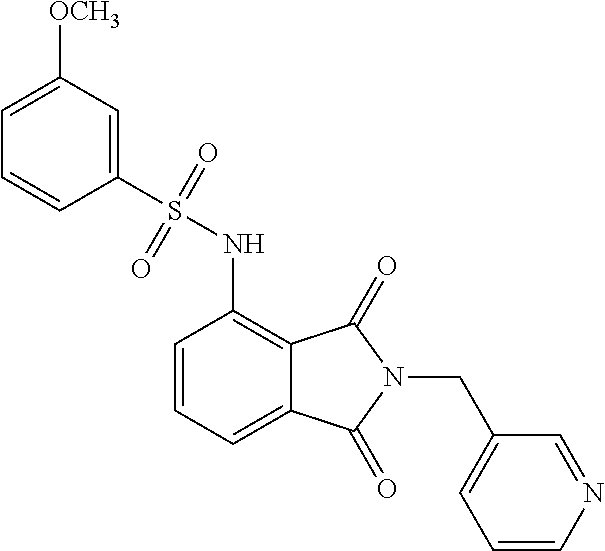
C1=CC=C2C(=C1NS(C1=CC([OCH3])=CC=C1)(=O)=O)C(=O)N(CC1=CC=CN=C1)C2=O
